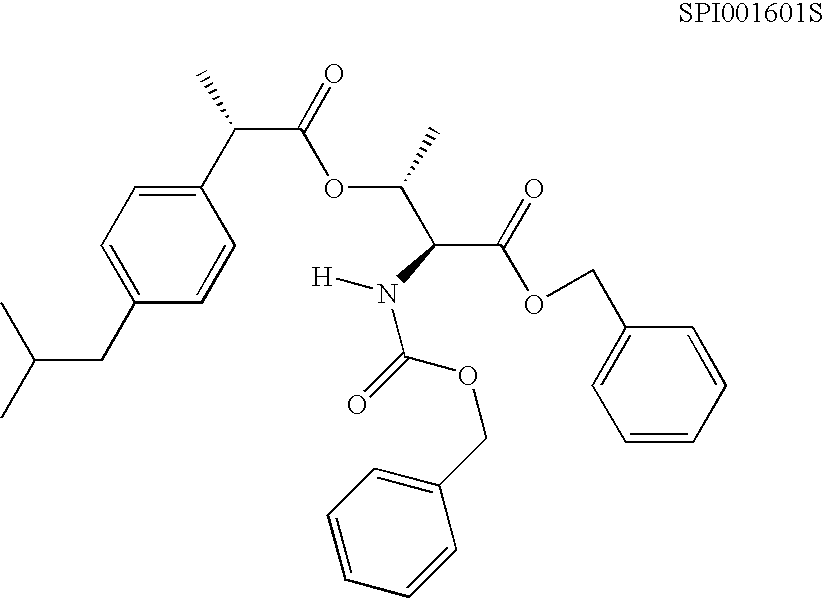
CC(C)CC1=CC=C(C(C)C(=O)OC(C(C(=O)OCC2=CC=CC=C2)N(C(OCC2=CC=CC=C2)=O)[H])C)C=C1
